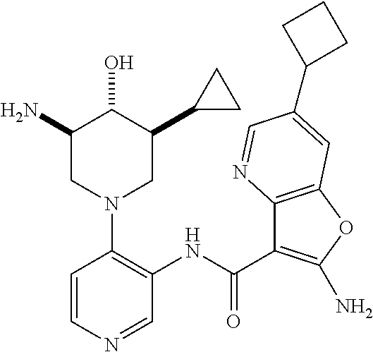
C1=CN=CC(NC(C2=C(N)OC3=C2N=CC(C2CCC2)=C3)=O)=C1N1CC(C2CC2)C(O)C(N)C1
